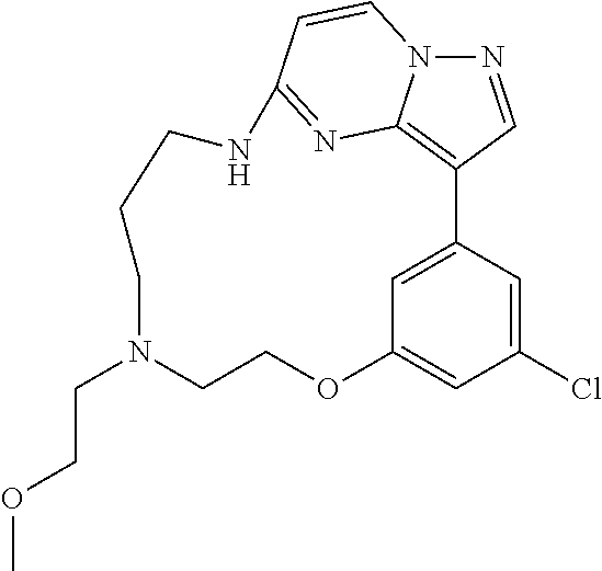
N1=CC2=C3N1C=CC(=N3)NCCCN(CCOC)CCOC1=CC(Cl)=CC2=C1
